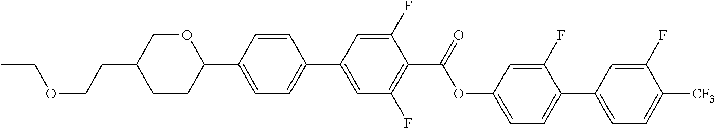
CCOCCC1CCC(C2=CC=C(C3=CC(F)=C(C(OC4=CC=C(C5=CC=C([CF3])C(F)=C5)C(F)=C4)=O)C(F)=C3)C=C2)OC1
